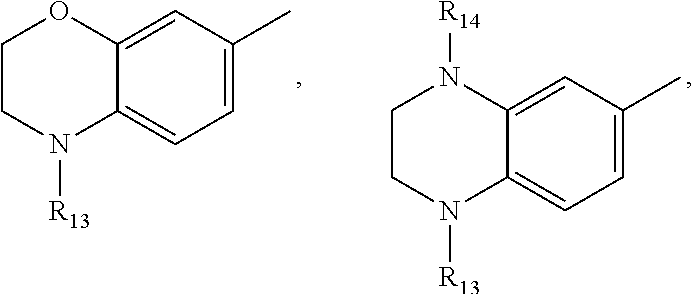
C1=C2C(=CC=C1C)N([R13])CCO2.C1=C2C(=CC=C1C)N([R13])CCN2[R14]
